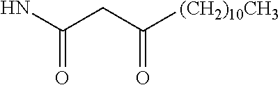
NC(CC([(CH2)10CH3])=O)=O
